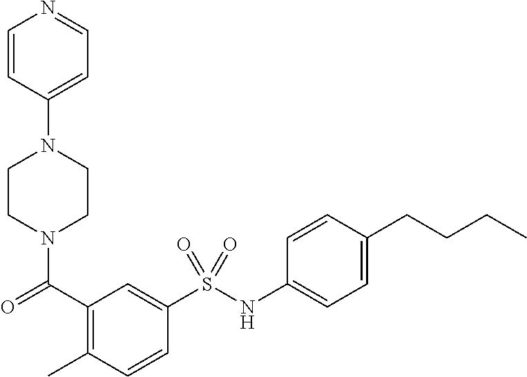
C1CN(C(=O)C2=C(C)C=CC(S(NC3=CC=C(CCCC)C=C3)(=O)=O)=C2)CCN1C1=CC=NC=C1
